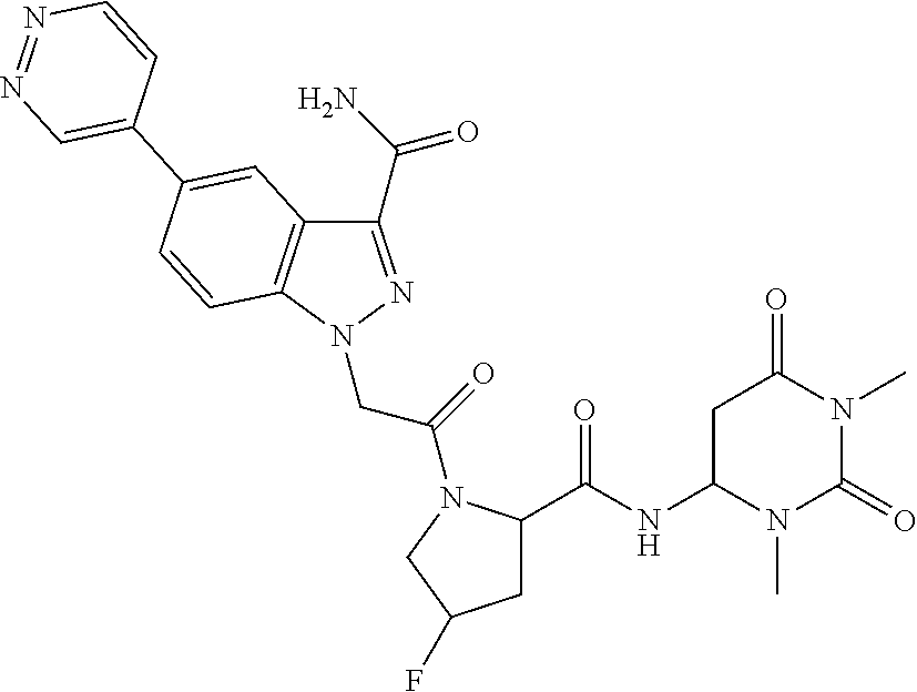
C1(C(=O)N)=NN(CC(=O)N2C(C(NC3N(C)C(=O)N(C)C(=O)C3)=O)CC(F)C2)C2=C1C=C(C1=CN=NC=C1)C=C2
